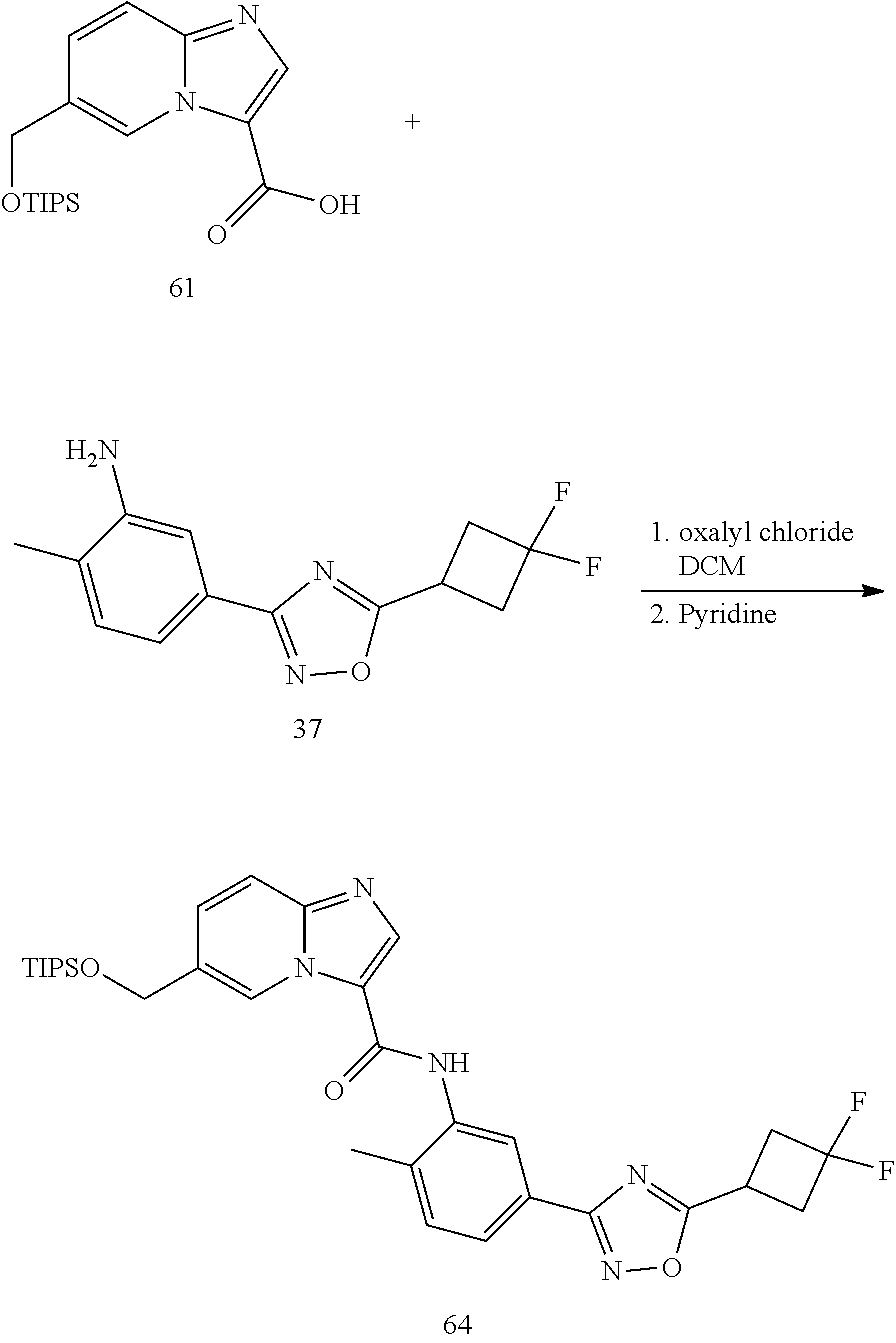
C1=CC2=NC=C(C(=O)NC3=CC(C4=NOC(C5CC(F)(F)C5)=N4)=CC=C3C)N2C=C1C[TIPSO].C1=CC2=NC=C(C(O)=O)N2C=C1C[OTIPS].NC1=CC(C2=NOC(C3CC(F)(F)C3)=N2)=CC=C1C
